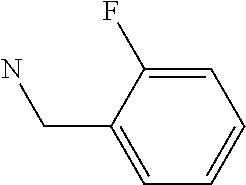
C1=C(F)C(CN)=CC=C1
